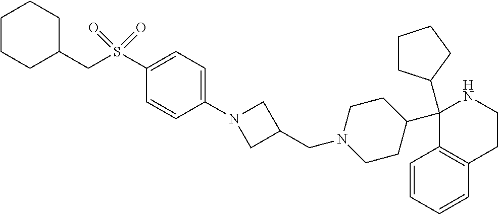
C1(C2CCN(CC3CN(C4=CC=C(S(=O)(=O)CC5CCCCC5)C=C4)C3)CC2)(C2CCCC2)C2=C(CCN1)C=CC=C2
